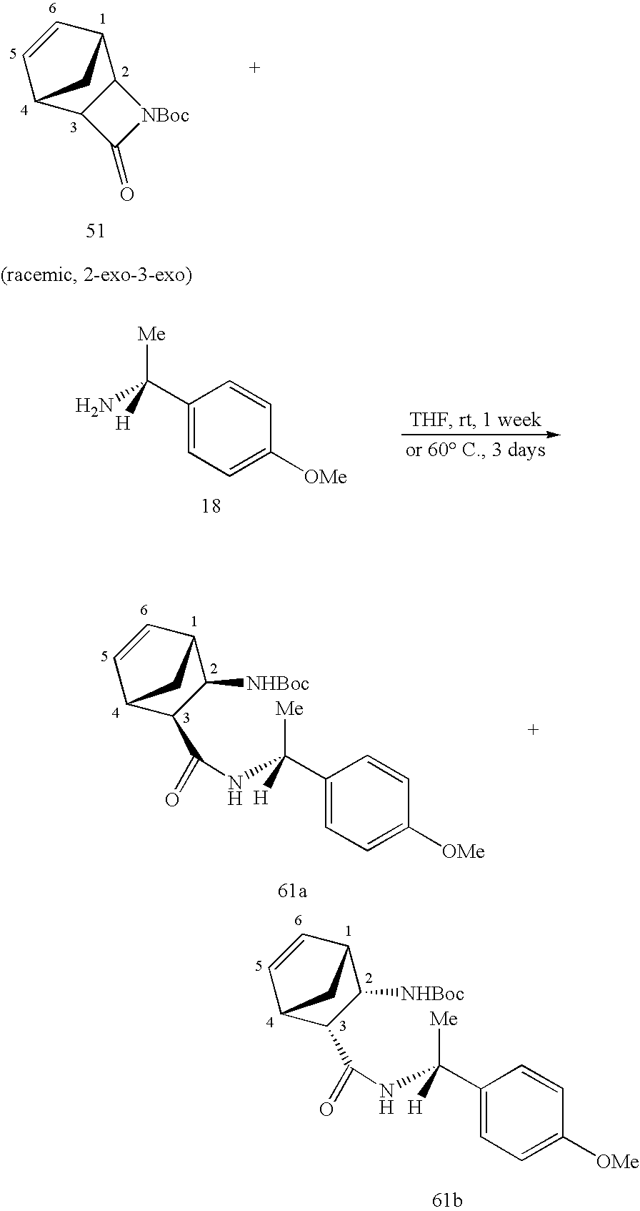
C12C3CC(C=C3)C1C(=O)[NBoc]2.C1(C(N)([Me])[H])=CC=C([OMe])C=C1.C1([NHBoc])C2CC(C=C2)C1C(=O)NC(C1=CC=C([OMe])C=C1)([H])[Me].C1([NHBoc])C2CC(C=C2)C1C(=O)NC(C1=CC=C([OMe])C=C1)([H])[Me]
